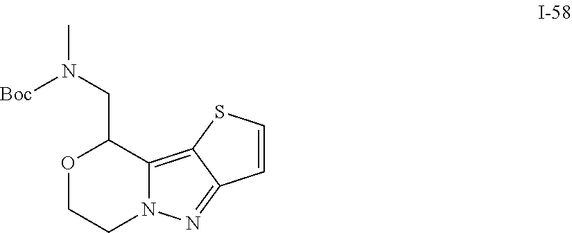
O1CCN2C(=C3C(=N2)C=CS3)C1CN(C)[Boc]
